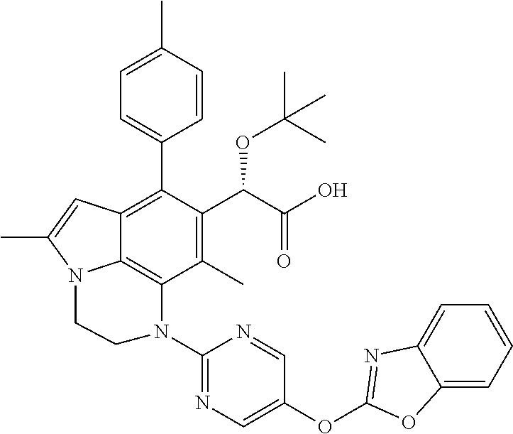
C1(C)=C(C(C(O)=O)OC(C)(C)C)C(C2=CC=C(C)C=C2)=C2C3=C1N(C1=NC=C(OC4=NC5=CC=CC=C5O4)C=N1)CCN3C(C)=C2
